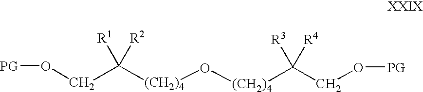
C(C([(CH2)4]O[(CH2)4]C(CO[PG])([R3])[R4])([R1])[R2])O[PG]
